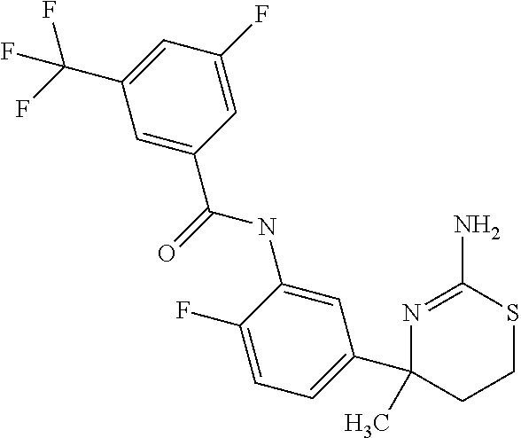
C1=C(C(F)(F)F)C=C(C(=O)NC2=CC(C3(C)CCSC(N)=N3)=CC=C2F)C=C1F
